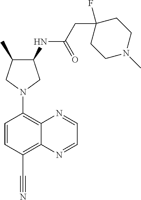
C1(NC(CC2(F)CCN(C)CC2)=O)C(C)CN(C2=C3C(=C(C#N)C=C2)N=CC=N3)C1
